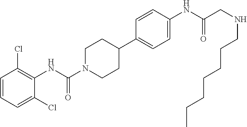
C1=CC=C(Cl)C(NC(N2CCC(C3=CC=C(NC(CNCCCCCCC)=O)C=C3)CC2)=O)=C1Cl
